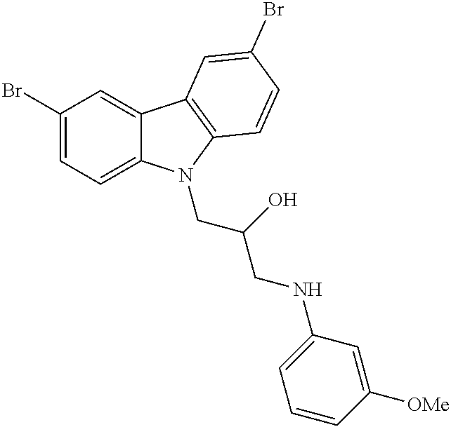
C12=CC(Br)=CC=C1N(CC(CNC1=CC=CC([OMe])=C1)O)C1=C2C=C(Br)C=C1
